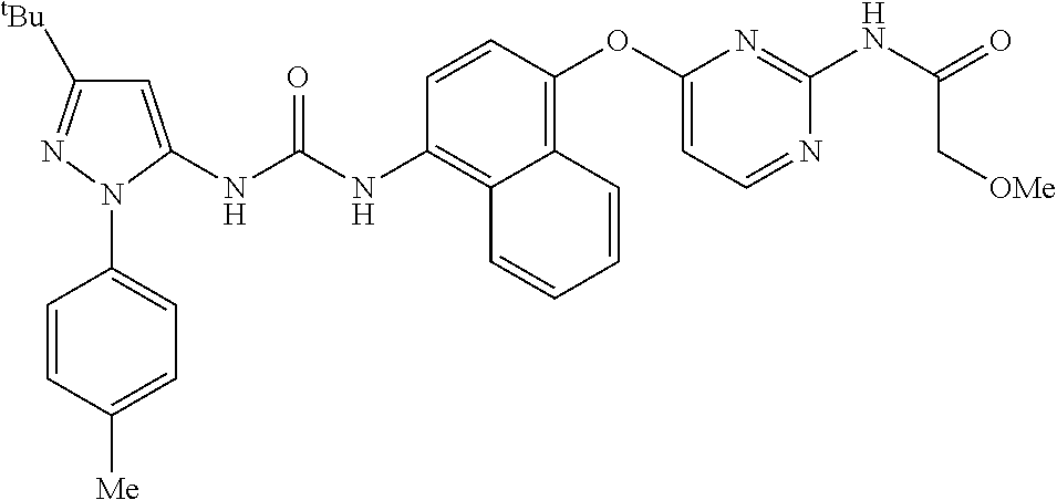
C1=CC(OC2=CC=NC(NC(=O)C[OMe])=N2)=C2C(=C1NC(NC1=CC([tBu])=NN1C1=CC=C([Me])C=C1)=O)C=CC=C2
